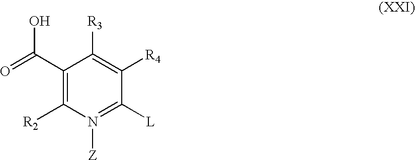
C1(C(=O)O)=C([R2])N([Z])=C([L])C([R4])=C1[R3]
